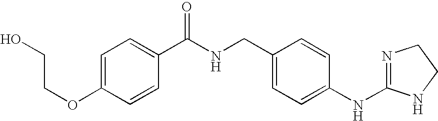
C1=C(OCCO)C=CC(C(NCC2=CC=C(NC3=NCCN3)C=C2)=O)=C1
